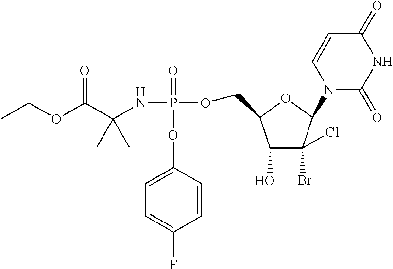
CCOC(C(NP(=O)(OC1=CC=C(F)C=C1)OCC1C(O)C(Br)(Cl)C(N2C(=O)NC(=O)C=C2)O1)(C)C)=O
